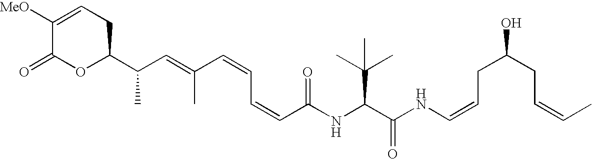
N(C(C(C)(C)C)C(NC=CCC(CC=CC)O)=O)C(C=CC=CC(=CC(C1CC=C([MeO])C(=O)O1)C)C)=O
